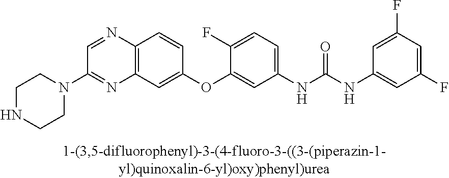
C12=C(C=C(OC3=CC(NC(NC4=CC(F)=CC(F)=C4)=O)=CC=C3F)C=C1)N=C(N1CCNCC1)C=N2
